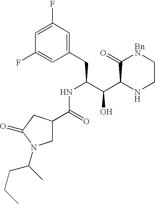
C1C(C(NC(CC2=CC(F)=CC(F)=C2)C(C2NCC[BnN]C2=O)O)=O)CC(=O)N1C(CCC)C
